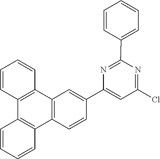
C1=CC=CC2=C1C1=C(C3=C2C=C(C2=CC(Cl)=NC(C4=CC=CC=C4)=N2)C=C3)C=CC=C1
